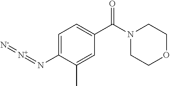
C1=C(N=[N+]=[N-])C(C)=CC(C(N2CCOCC2)=O)=C1
